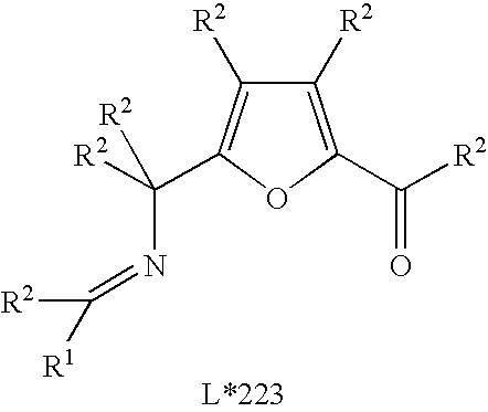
C1([R2])=C(C([R2])=O)OC(C([R2])(N=C([R2])[R1])[R2])=C1[R2]
